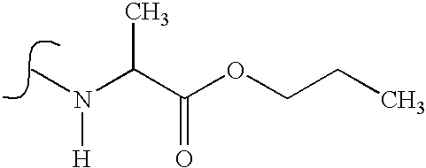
N(C)(C(C(OCCC)=O)C)[H]
